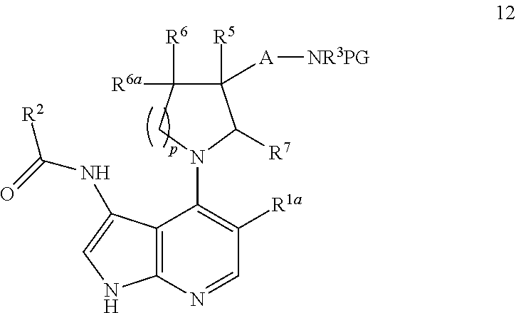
C12=C(N=CC([R1a])=C1N1C([R7])C([R5])([A][NR3PG])C([R6])([R6a])C1)NC=C2NC([R2])=O
